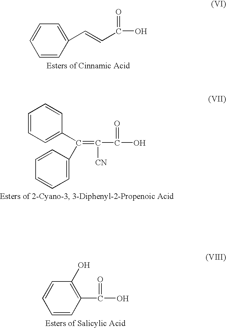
C1=CC(C=CC(=O)O)=CC=C1.C1=CC=C(C(=C(C(O)=O)[CN])C2=CC=CC=C2)C=C1.C1=CC(C(=O)O)=C(O)C=C1
